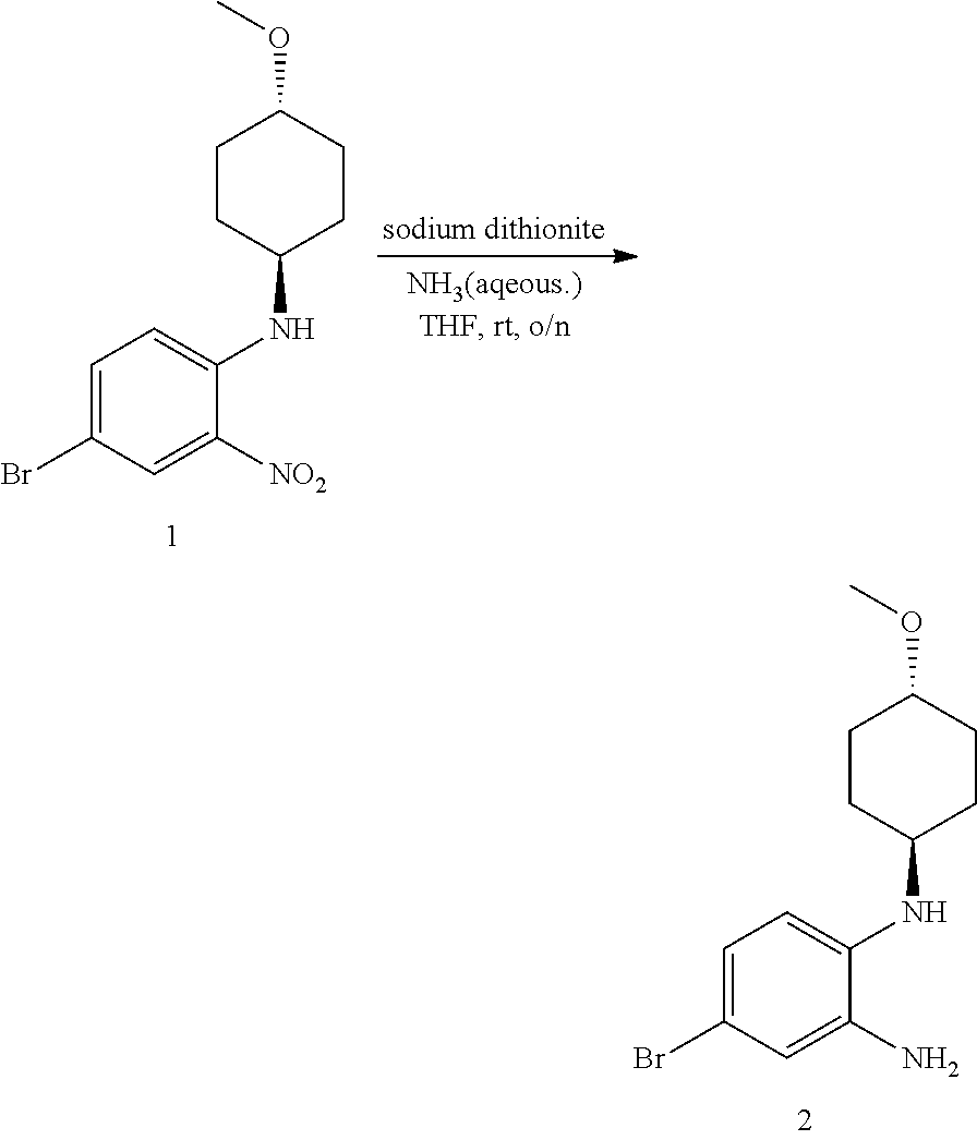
C1CC(NC2=CC=C(Br)C=C2N)CCC1OC.C1CC(NC2=CC=C(Br)C=C2[NO2])CCC1OC
